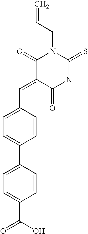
C=CCN1C(=O)C(=CC2=CC=C(C3=CC=C(C(O)=O)C=C3)C=C2)C(=O)NC1=S
